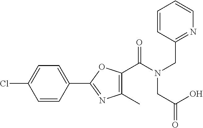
C1=CC(C2=NC(C)=C(C(=O)N(CC(O)=O)CC3=NC=CC=C3)O2)=CC=C1Cl
